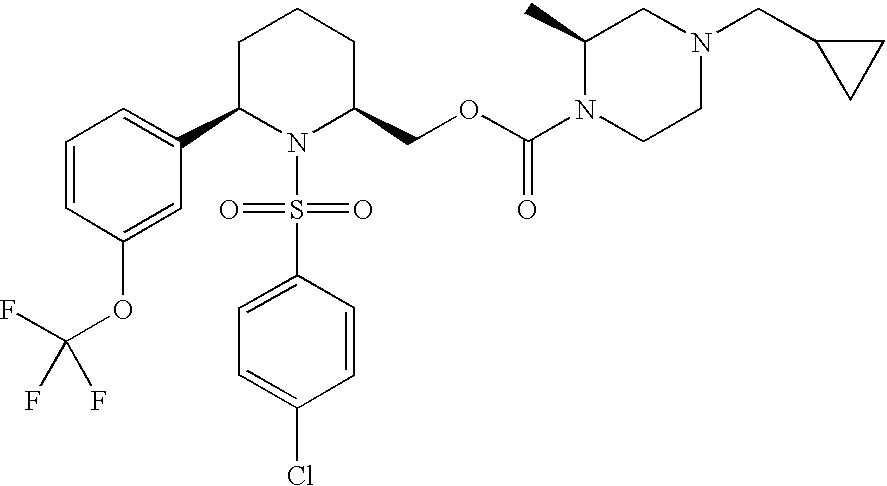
C1=CC(OC(F)(F)F)=CC(C2N(S(C3=CC=C(Cl)C=C3)(=O)=O)C(COC(N3CCN(CC4CC4)CC3C)=O)CCC2)=C1
